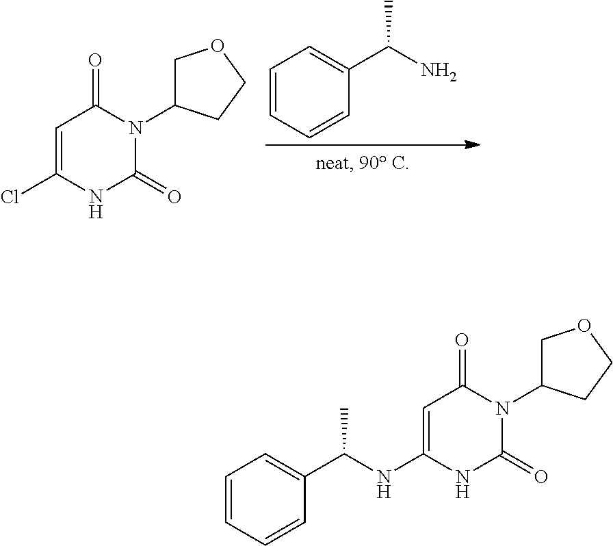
C1=C(Cl)NC(=O)N(C2COCC2)C1=O.C1=CC=CC(C(N)C)=C1.C1=CC=CC(C(NC2=CC(=O)N(C3COCC3)C(=O)N2)C)=C1
